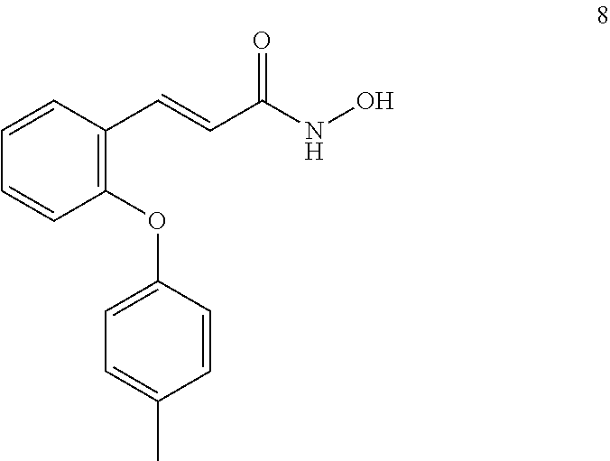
C1(OC2=CC=C(C)C=C2)=C(C=CC(NO)=O)C=CC=C1
